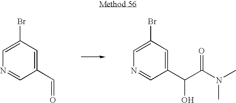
C1(C=O)=CC(Br)=CN=C1.C1(C(O)C(=O)N(C)C)=CC(Br)=CN=C1
